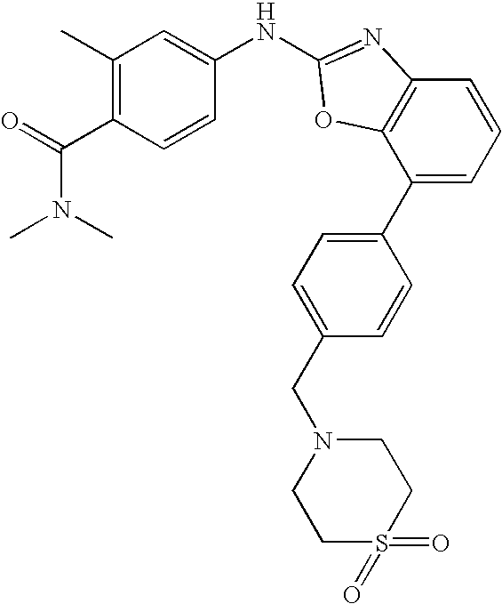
C1(C2=CC=C(CN3CCS(=O)(=O)CC3)C=C2)=CC=CC2=C1OC(NC1=CC(C)=C(C(N(C)C)=O)C=C1)=N2
